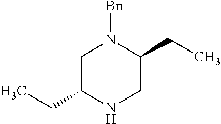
N1([Bn])CC(CC)NCC1CC
